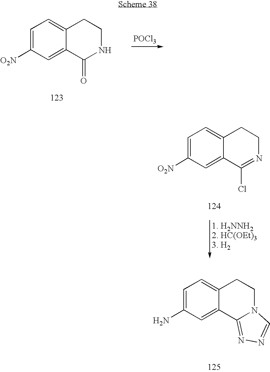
C1=C([O2N])C=C2C(=C1)CCNC2=O.[POCl3].C1=C([O2N])C=C2C(=C1)CCN=C2Cl.C1=C(N)C=C2C(=C1)CCN1C2=NN=C1
